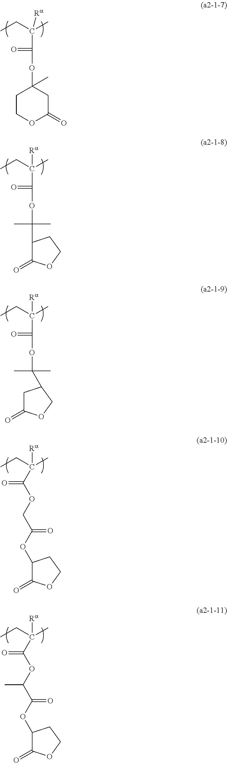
CCC(C)(C(OC1(C)CCOC(=O)C1)=O)[Ra].CCC(C)(C(OC(C)(C)C1C(=O)OCC1)=O)[Ra].CCC(C)(C(OC(C)(C)C1CC(=O)OC1)=O)[Ra].CCC(C)([Ra])C(OCC(OC1C(=O)OCC1)=O)=O.CCC(C)([Ra])C(OC(C(OC1C(=O)OCC1)=O)C)=O
